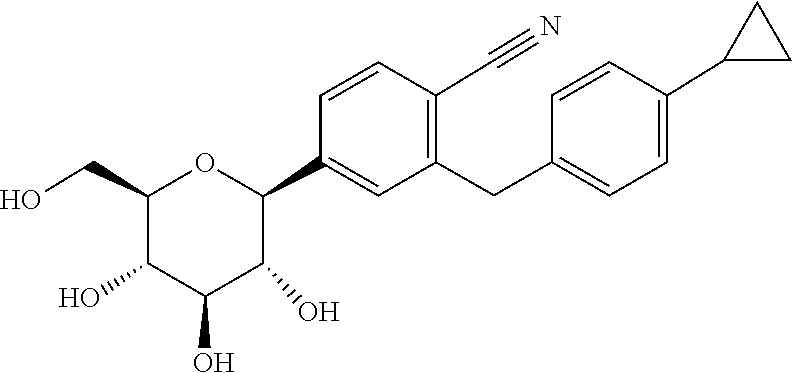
C1(C#N)=C(CC2=CC=C(C3CC3)C=C2)C=C(C2C(O)C(O)C(O)C(CO)O2)C=C1
